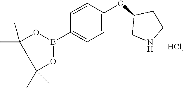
C1(B2OC(C)(C)C(C)(C)O2)=CC=C(OC2CNCC2)C=C1.[HCl]
